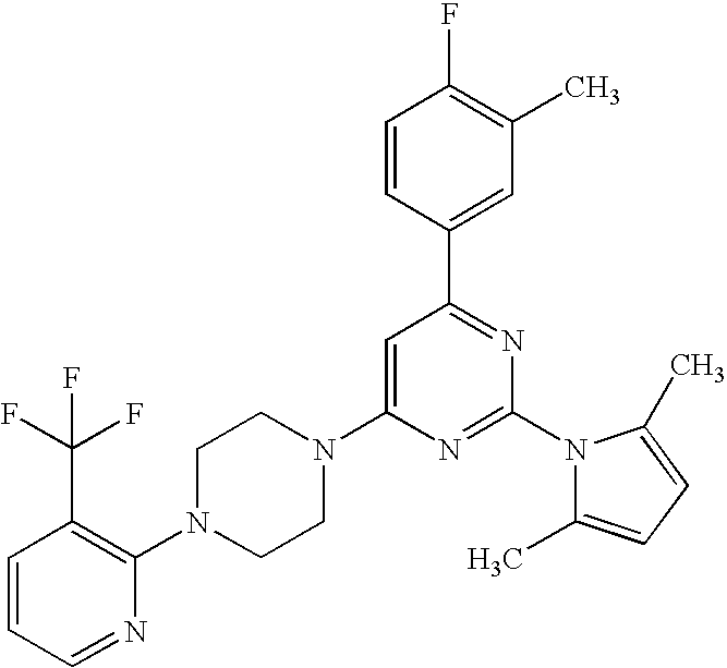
C1=CC=NC(N2CCN(C3=CC(C4=CC(C)=C(F)C=C4)=NC(N4C(C)=CC=C4C)=N3)CC2)=C1C(F)(F)F
